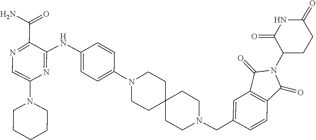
C1C2(CCN(CC3=CC4=C(C(=O)N(C5C(=O)NC(=O)CC5)C4=O)C=C3)CC2)CCN(C2=CC=C(NC3=NC(N4CCCCC4)=CN=C3C(N)=O)C=C2)C1
